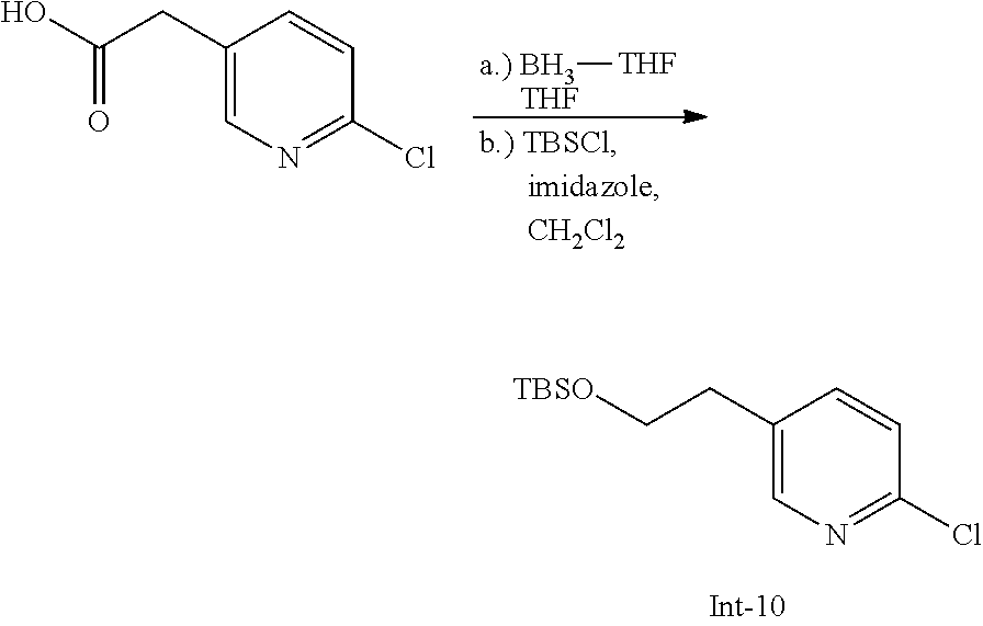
C1(CC[TBSO])=CN=C(Cl)C=C1.C1(CC(O)=O)=CN=C(Cl)C=C1.B[THF].[THF]
